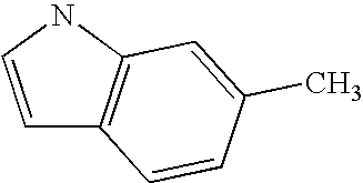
C1=CNC2=C1C=CC(C)=C2
